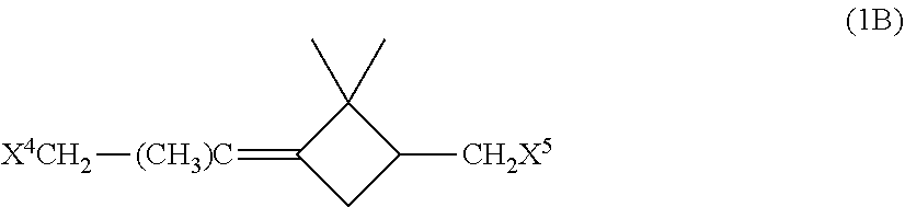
[(CH3)C](=C1CC([CH2X5])C1(C)C)[X4CH2]
